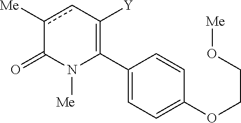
C1(C2=C([Y])cc([Me])C(=O)N2[Me])=CC=C(OCCO[Me])C=C1
